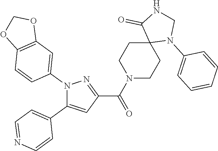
N1(C2=CC3=C(C=C2)OCO3)C(C2=CC=NC=C2)=CC(C(N2CCC3(CC2)N(C2=CC=CC=C2)CNC3=O)=O)=N1
